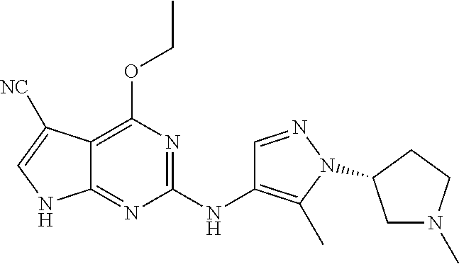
C12=C(OCC)N=C(NC3=C(C)N(C4CN(C)CC4)N=C3)N=C1NC=C2[NC]
